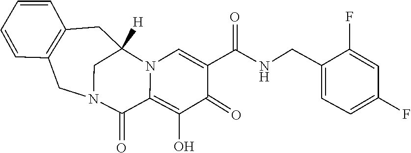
C1=C(CNC(C2=CN3C(=C(O)C2=O)C(=O)N2CC3([H])CC3=C(C=CC=C3)C2)=O)C(F)=CC(F)=C1
